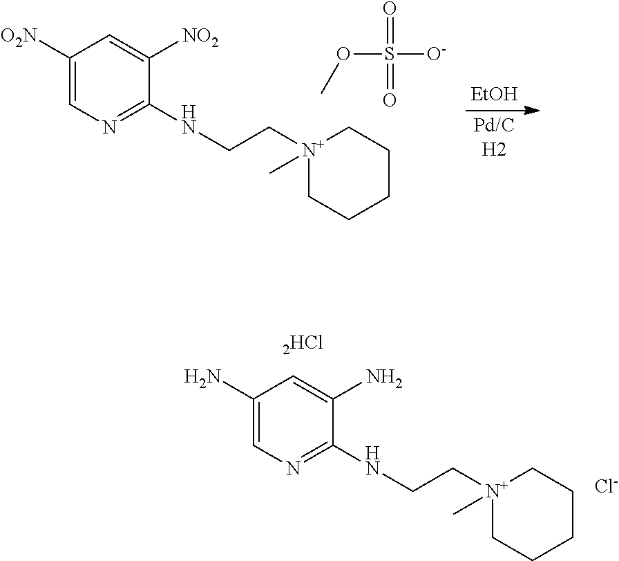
[EtOH].C1([O2N])=CN=C(NCC[N+]2(C)CCCCC2)C([NO2])=C1.S([O-])(=O)(=O)OC.C1(N)=CN=C(NCC[N+]2(C)CCCCC2)C(N)=C1.[Cl-]
